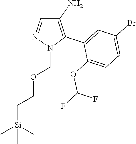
NC1=C(C2=CC(Br)=CC=C2OC(F)F)N(COCC[Si](C)(C)C)N=C1
